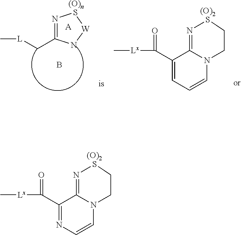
C12=N[(O)2S]CCN1C=CN=C2C(=O)[Lx]C.N1=C(C[L]C)N[W][(O)n  S]1.B.[A].C12=N[(O)2S]CCN1C=CC=C2C(=O)[Lx]C
